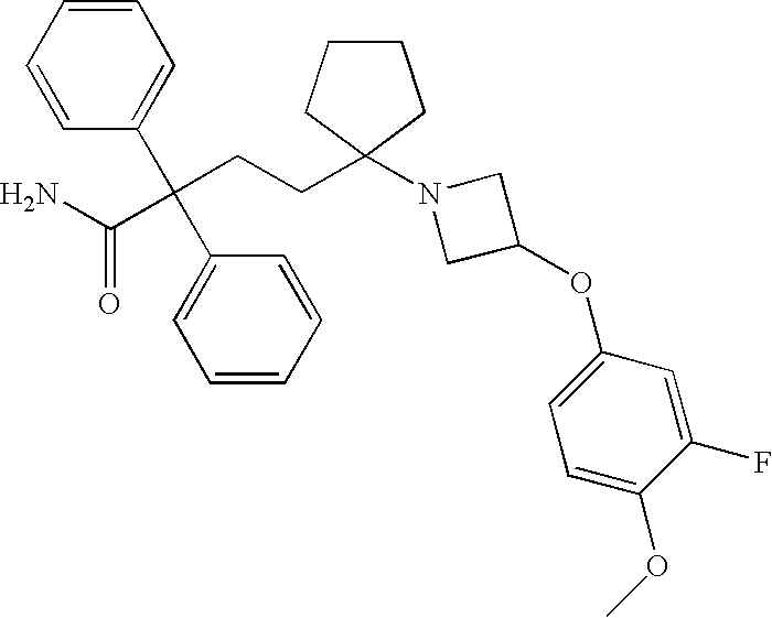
C(CCC1(N2CC(OC3=CC=C(OC)C(F)=C3)C2)CCCC1)(C(N)=O)(C1=CC=CC=C1)C1=CC=CC=C1
